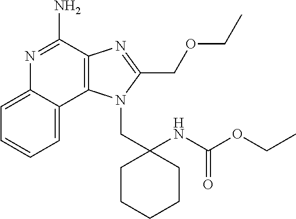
C1=CC=C2C(=C1)N=C(N)C1=C2N(CC2(NC(OCC)=O)CCCCC2)C(COCC)=N1
